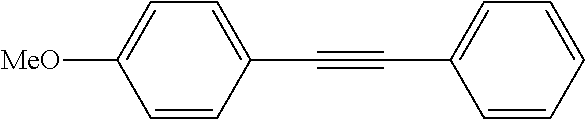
C1=CC=CC=C1C#CC1=CC=C([MeO])C=C1
